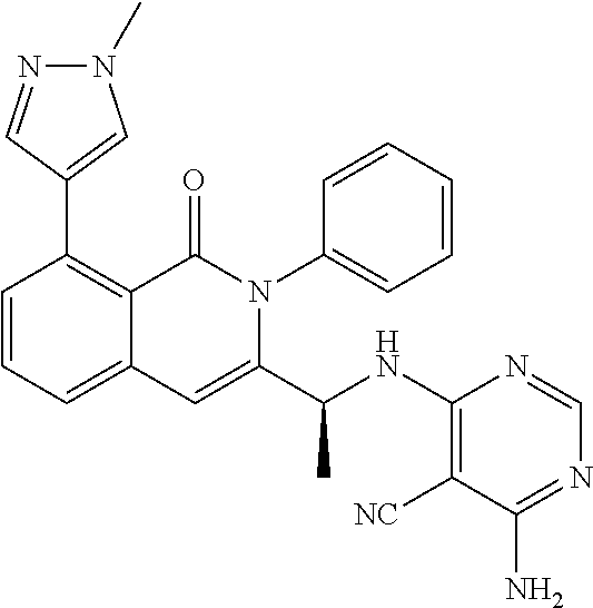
C1=CC=C2C(=C1C1=CN(C)N=C1)C(=O)N(C1=CC=CC=C1)C(C(NC1=C([NC])C(N)=NC=N1)C)=C2
